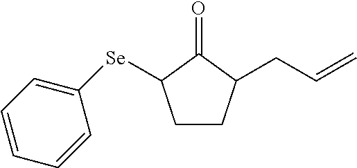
C1CC(CC=C)C(=O)C1[Se]C1=CC=CC=C1
